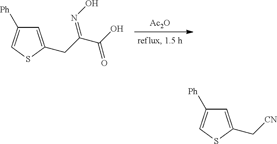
[Ac2O].C1=C(CC(C(O)=O)=NO)SC=C1[Ph].C1=C(C[CN])SC=C1[Ph]
